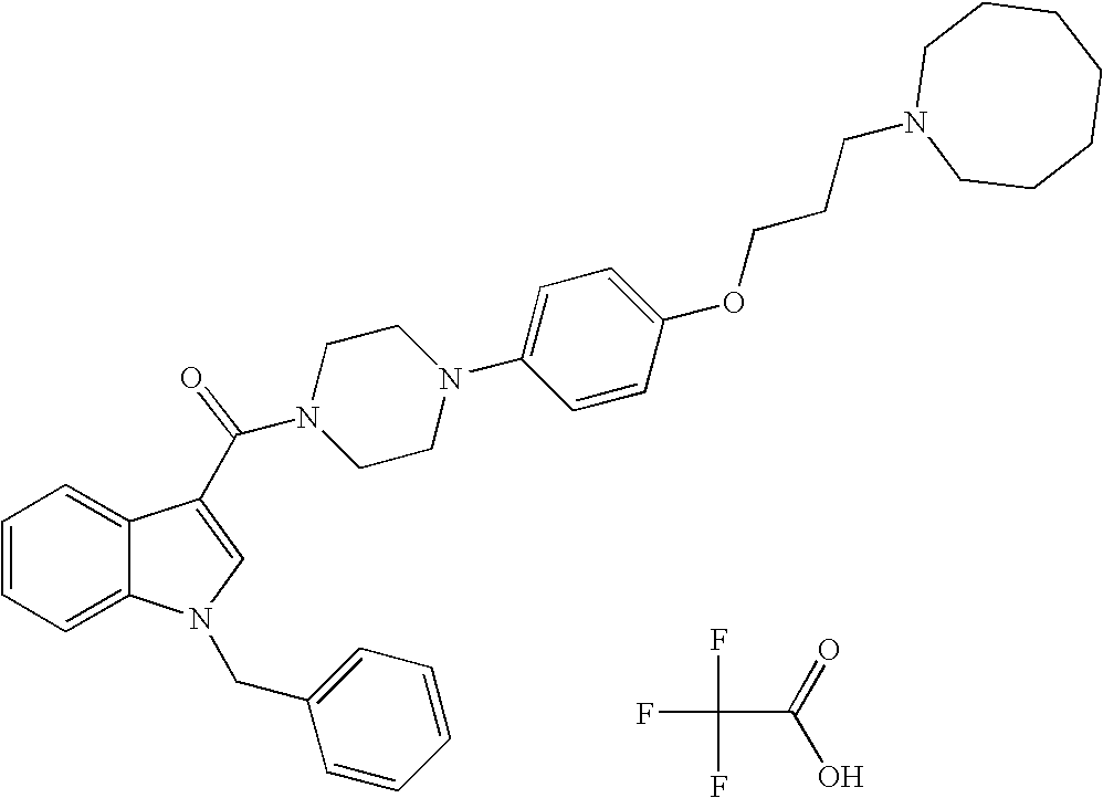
C1=CC=C2C(=C1)N(CC1=CC=CC=C1)C=C2C(N1CCN(C2=CC=C(OCCCN3CCCCCCC3)C=C2)CC1)=O.FC(C(O)=O)(F)F
